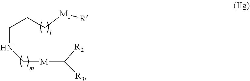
[M](C([R2])[R3])CNCCC[M1][R]
